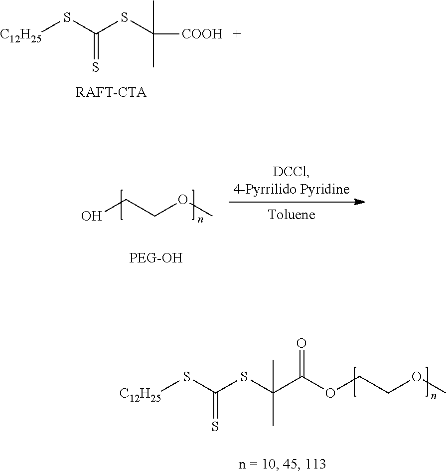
[C12H25]SC(=S)SC([COOH])(C)C.OCCOC.[PEG-OH].[C12H25]SC(=S)SC(C(OCCOC)=O)(C)C
